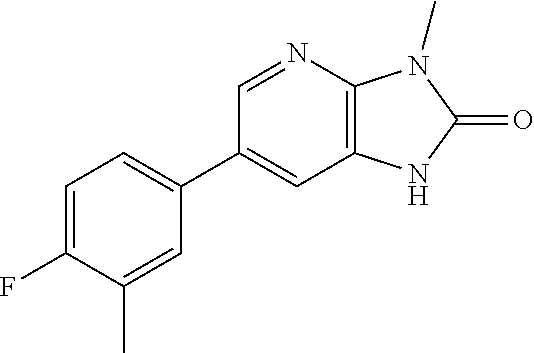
C1=NC2=C(C=C1C1=CC=C(F)C(C)=C1)NC(=O)N2C
